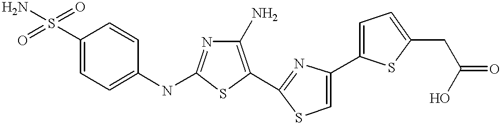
C1(S(=O)(=O)N)=CC=C(NC2=NC(N)=C(C3=NC(C4=CC=C(CC(=O)O)S4)=CS3)S2)C=C1
